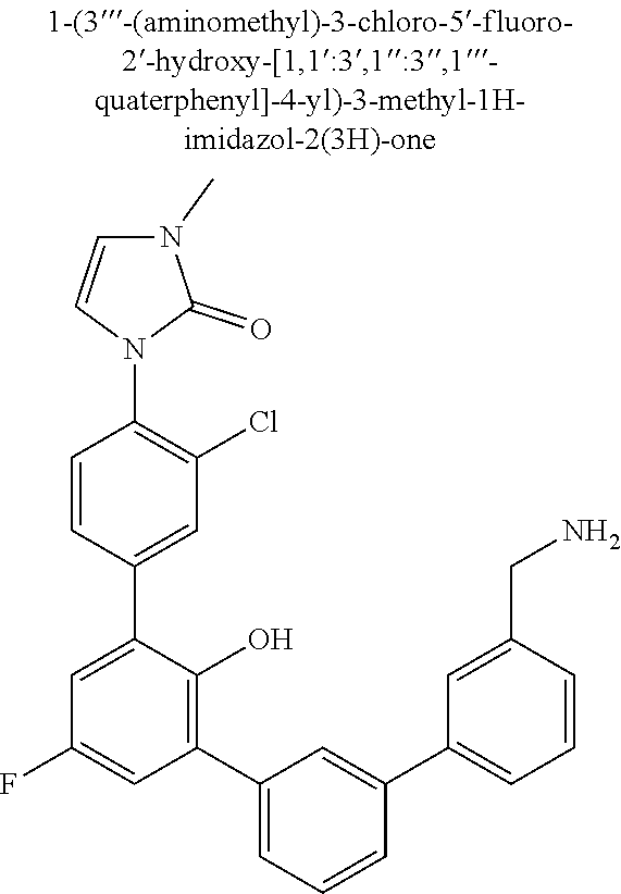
C1=C(CN)C=CC=C1C1=CC(C2=C(O)C(C3=CC(Cl)=C(N4C=CN(C)C4=O)C=C3)=CC(F)=C2)=CC=C1
